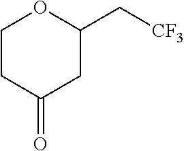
C1CC(=O)CC(C[CF3])O1
